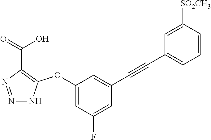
N1=NC(C(=O)O)=C(OC2=CC(F)=CC(C#CC3=CC=CC([SO2CH3])=C3)=C2)N1
